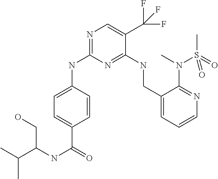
N1=C(NC2=CC=C(C(=O)NC(C(C)C)CO)C=C2)N=C(NCC2=CC=CN=C2N(C)S(C)(=O)=O)C(C(F)(F)F)=C1
